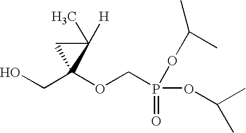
OCC1(OCP(=O)(OC(C)C)OC(C)C)C(C)([H])C1
